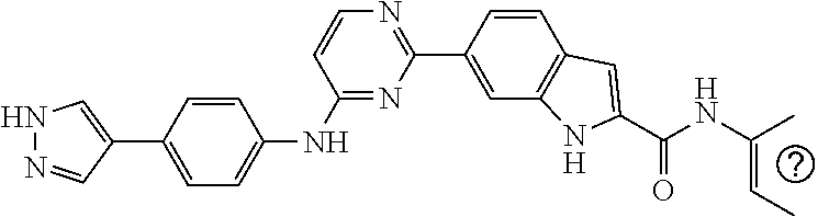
C1=CC(C2=CNN=C2)=CC=C1NC1=NC(C2=CC3=C(C=C2)C=C(C(NC(=CC)C)=O)N3)=NC=C1
